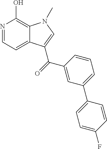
N1=CC=C2C(=C1O)N(C)C=C2C(=O)C1=CC(C2=CC=C(F)C=C2)=CC=C1
